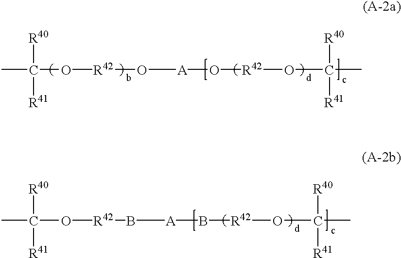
CC(O[R42]O[A]O[R42]OC(C)([R40])[R41])([R40])[R41].CC(O[R42]B[A]B[R42]OC(C)([R40])[R41])([R40])[R41]
